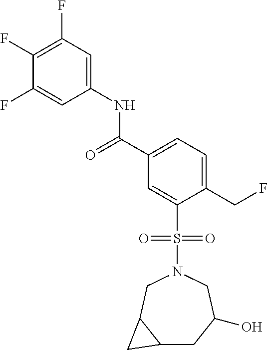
C1(F)=C(F)C=C(NC(C2=CC=C(CF)C(S(N3CC4C(CC(O)C3)C4)(=O)=O)=C2)=O)C=C1F
